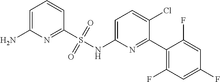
C1=C(N)N=C(S(NC2=CC=C(Cl)C(C3=C(F)C=C(F)C=C3F)=N2)(=O)=O)C=C1
